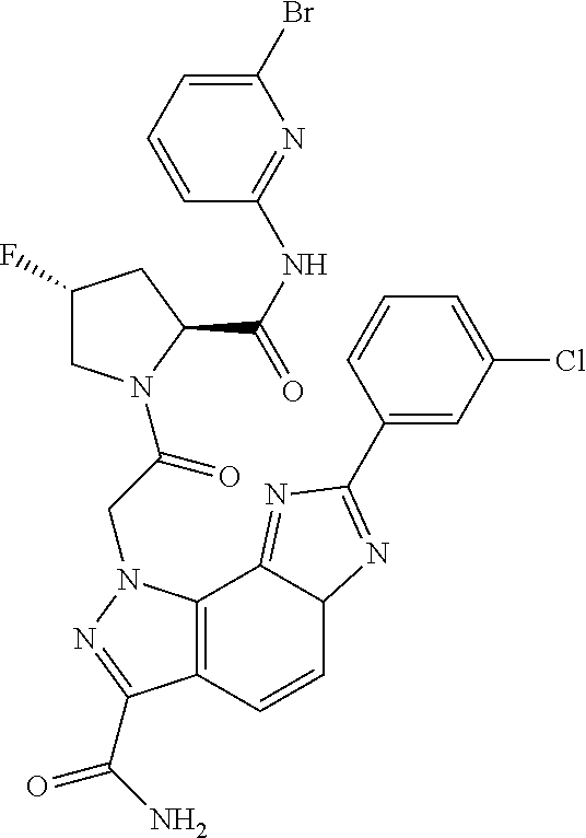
C1(F)CN(C(CN2C3=C(C=CC4C3=NC(C3=CC(Cl)=CC=C3)=N4)C(C(N)=O)=N2)=O)C(C(NC2=NC(Br)=CC=C2)=O)C1
